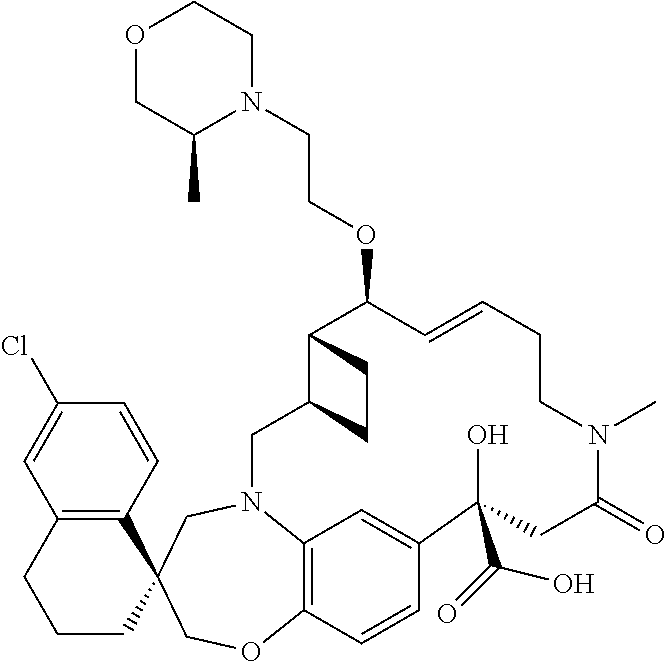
O1CCN(CCOC2C3C(CN4C5=C(C=CC(=C5)C(O)(C(=O)O)CC(=O)N(C)CCC=C2)OCC2(C5=C(C=C(Cl)C=C5)CCC2)C4)CC3)C(C)C1
